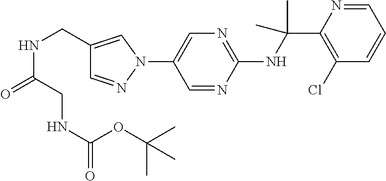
N1(C2=CN=C(NC(C)(C)C3=C(Cl)C=CC=N3)N=C2)C=C(CNC(CNC(OC(C)(C)C)=O)=O)C=N1
